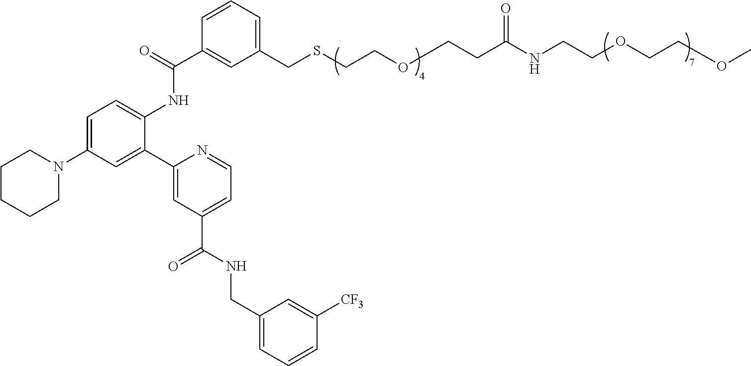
C1=C(N2CCCCC2)C=C(C2=CC(C(NCC3=CC=CC([CF3])=C3)=O)=CC=N2)C(NC(C2=CC(CSCCOCCC(NCCOCCOC)=O)=CC=C2)=O)=C1
